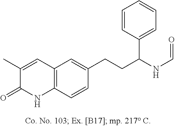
C1(C)=CC2=C(C=CC(CCC(NC=O)C3=CC=CC=C3)=C2)NC1=O
